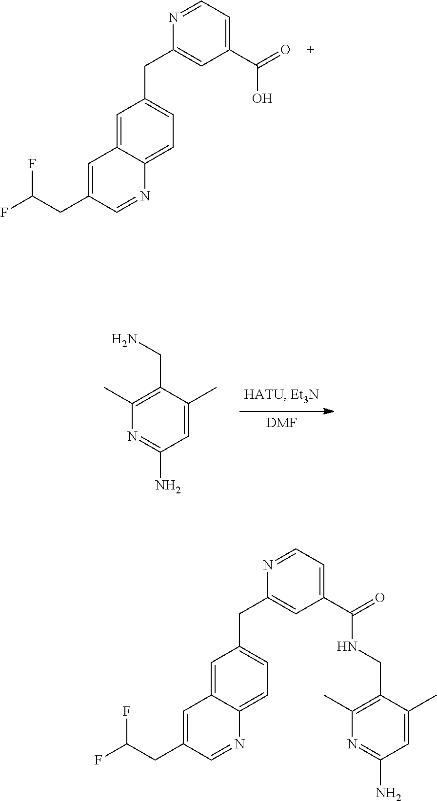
C1(C)=C(CNC(=O)C2=CC=NC(CC3=CC=C4N=CC(CC(F)F)=CC4=C3)=C2)C(C)=CC(N)=N1.C1=C(CC(F)F)C=NC2=CC=C(CC3=CC(C(O)=O)=CC=N3)C=C12.C1(C)=C(CN)C(C)=CC(N)=N1.[DMF]
